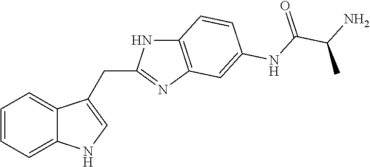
C1=CC=C2C(=C1)C(CC1=NC3=C(N1)C=CC(NC(C(N)C)=O)=C3)=CN2
